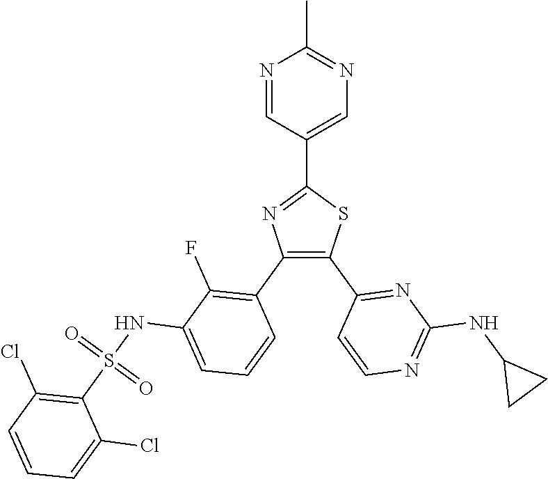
C1(C2=CN=C(C)N=C2)=NC(C2=C(F)C(NS(C3=C(Cl)C=CC=C3Cl)(=O)=O)=CC=C2)=C(C2=NC(NC3CC3)=NC=C2)S1
